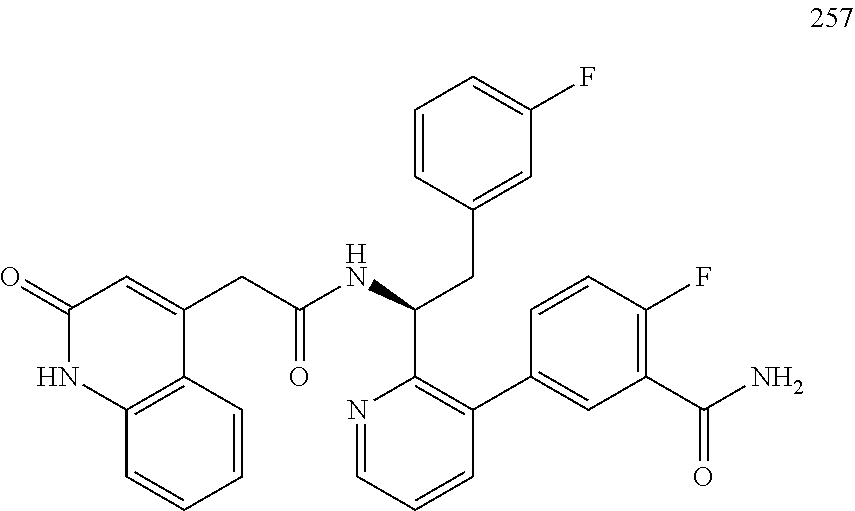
N1=CC=CC(C2=CC(C(N)=O)=C(F)C=C2)=C1C(NC(CC1=CC(=O)NC2=C1C=CC=C2)=O)CC1=CC(F)=CC=C1
